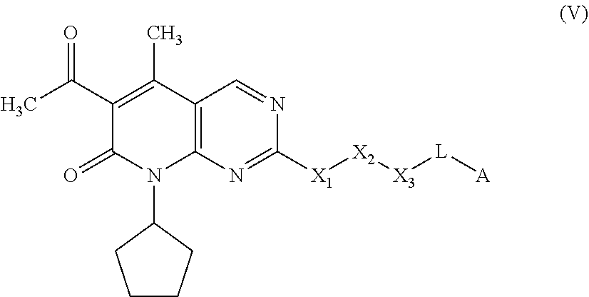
C1(C(C)=O)=C(C)C2=C(N(C3CCCC3)C1=O)N=C([X1][X2][X3][L][A])N=C2
